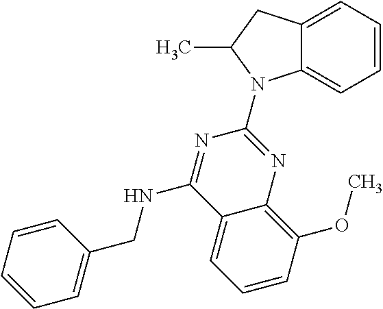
C12=CC=CC=C1N(C1=NC3=C(OC)C=CC=C3C(NCC3=CC=CC=C3)=N1)C(C)C2
